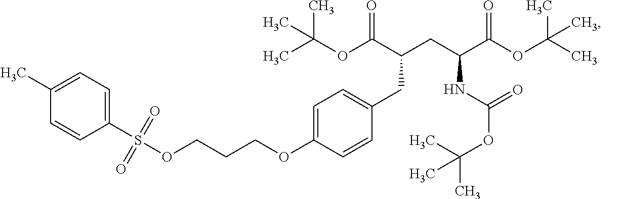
C(OC(C(CC(C(OC(C)(C)C)=O)NC(OC(C)(C)C)=O)CC1=CC=C(OCCCOS(C2=CC=C(C)C=C2)(=O)=O)C=C1)=O)(C)(C)C
